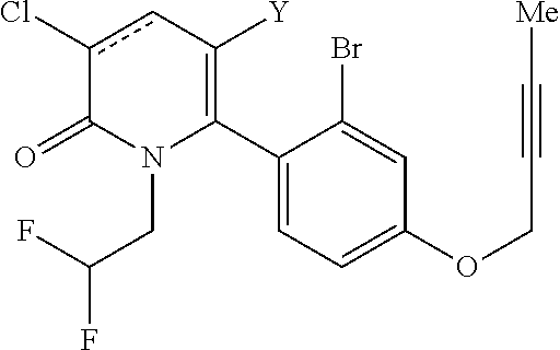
C1(C2=C([Y])cc(Cl)C(=O)N2CC(F)F)=CC=C(OCC#C[Me])C=C1Br
